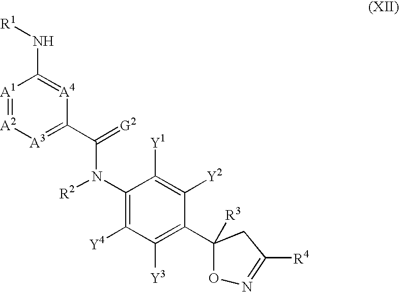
[A1]1=[A2][A3]=C(C(=[G2])N(C2=C([Y4])C([Y3])=C(C3([R3])ON=C([R4])C3)C([Y2])=C2[Y1])[R2])[A4]=C1N[R1]
